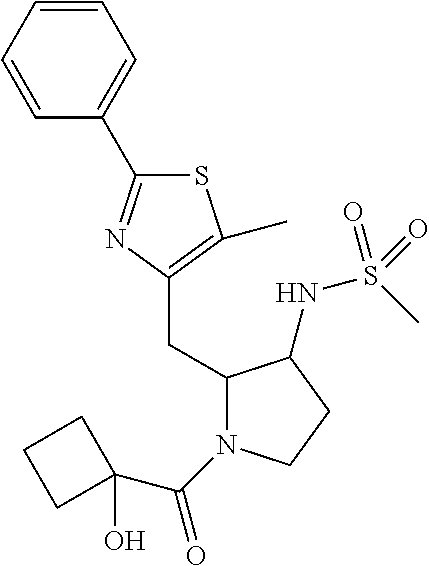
S1C(C2=CC=CC=C2)=NC(CC2N(C(C3(O)CCC3)=O)CCC2NS(=O)(C)=O)=C1C
